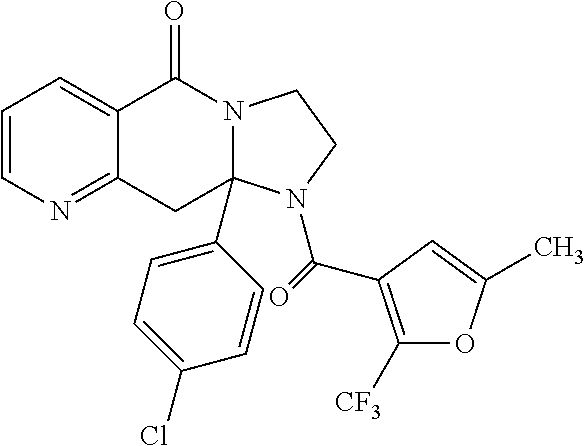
C1=CN=C2C(=C1)C(=O)N1C(C3=CC=C(Cl)C=C3)(C2)N(C(=O)C2=C([CF3])OC(C)=C2)CC1
